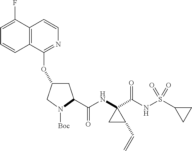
C1C(OC2=NC=CC3=C2C=CC=C3F)CN([Boc])C1C(NC1(C(NS(C2CC2)(=O)=O)=O)CC1C=C)=O
